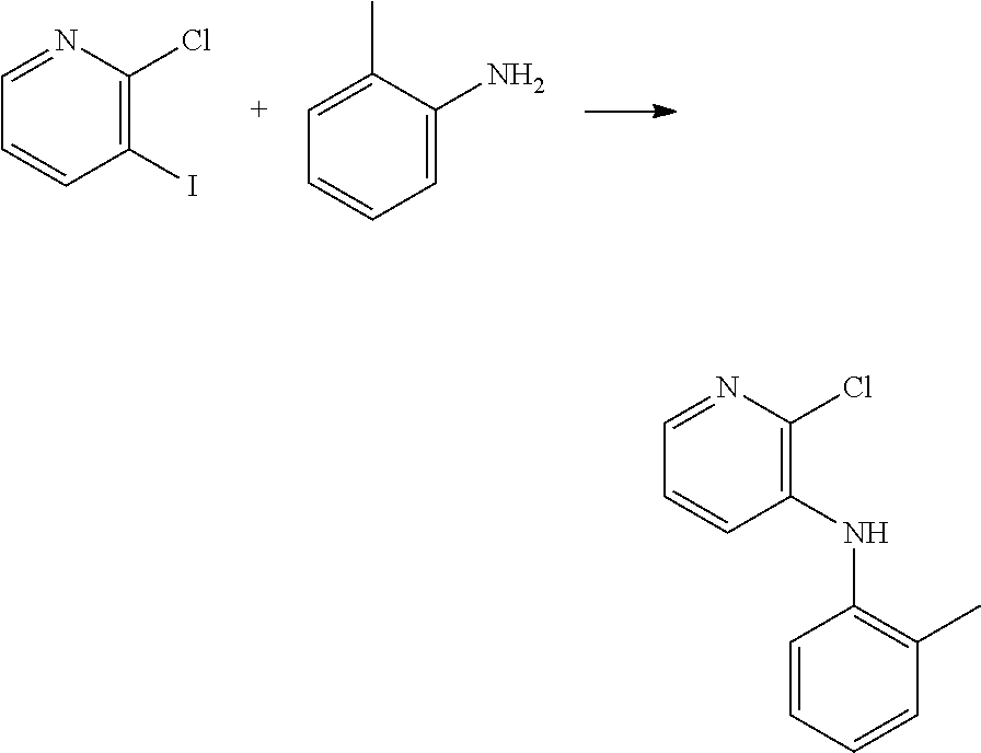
C1=CC(I)=C(Cl)N=C1.C1=CC=C(N)C(C)=C1.C1=CC(NC2=C(C)C=CC=C2)=C(Cl)N=C1
